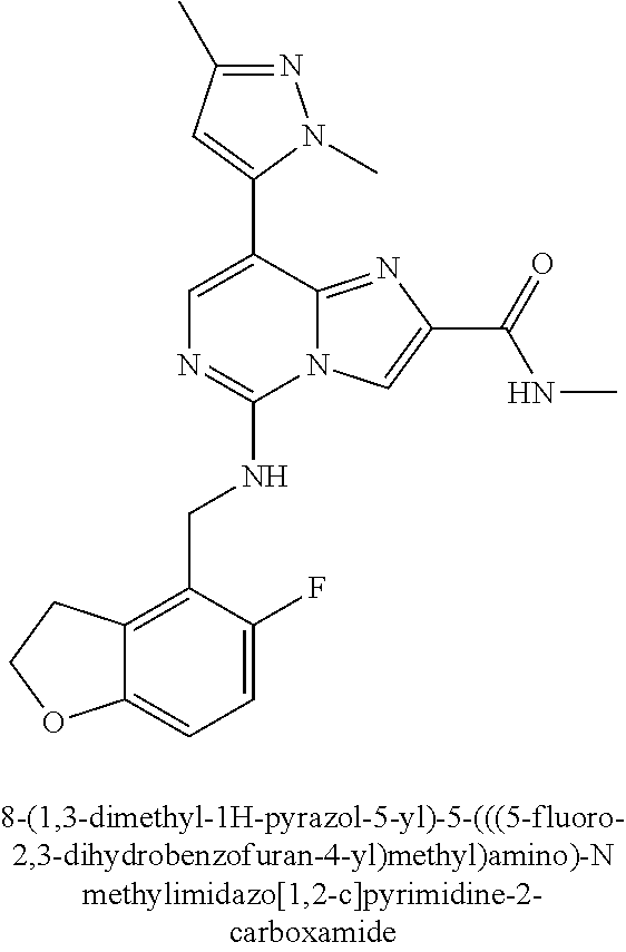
C12=CC=C(F)C(CNC3=NC=C(C4=CC(C)=NN4C)C4=NC(C(NC)=O)=CN34)=C1CCO2
